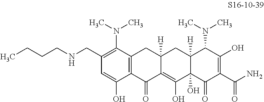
C12=C(C(N(C)C)=C(CNCCCC)C=C1O)CC1([H])C(=C(O)C3(O)C([H])(C1)C(N(C)C)C(O)=C(C(N)=O)C3=O)C2=O
